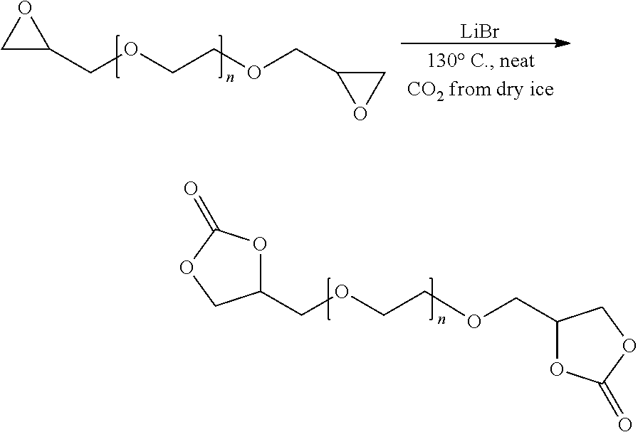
C1(COCCOCC2OC(=O)OC2)OC(=O)OC1.C1C(COCCOCC2CO2)O1.[LiBr]
